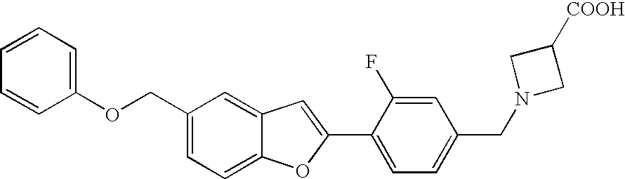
C1(COC2=CC=CC=C2)=CC=C2C(=C1)C=C(C1=CC=C(CN3CC([COOH])C3)C=C1F)O2
